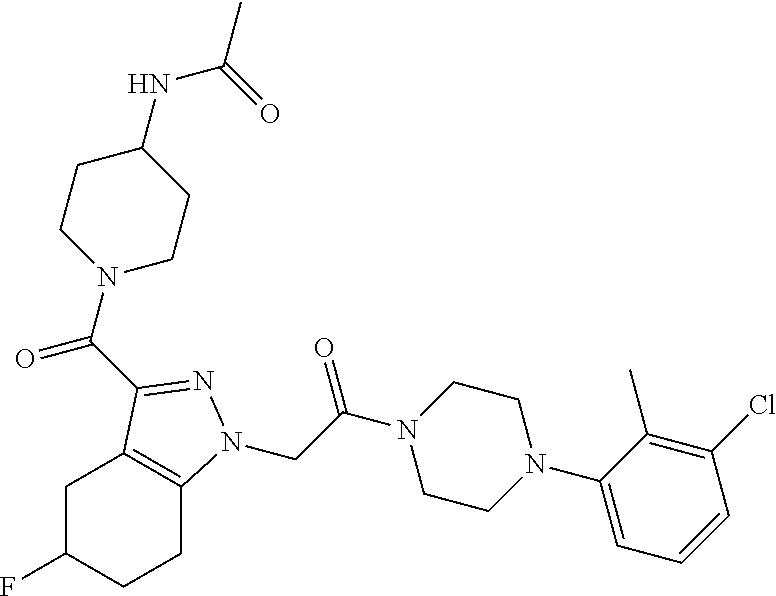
C(C(N1CCN(C2=CC=CC(Cl)=C2C)CC1)=O)N1C2=C(CC(F)CC2)C(C(N2CCC(NC(C)=O)CC2)=O)=N1
